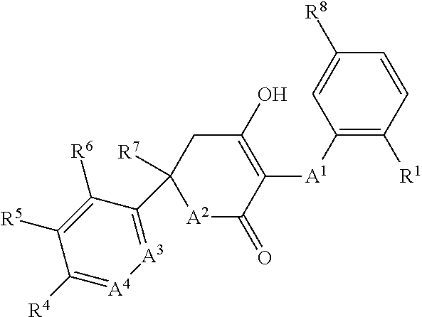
[A2]1C(=O)C([A1]C2=C([R1])C=CC([R8])=C2)=C(O)CC1([R7])C1=[A3][A4]=C([R4])C([R5])=C1[R6]
